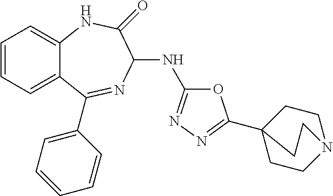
C1=CC=C2C(=C1)NC(=O)C(NC1=NN=C(C34CCN(CC3)CC4)O1)N=C2C1=CC=CC=C1
